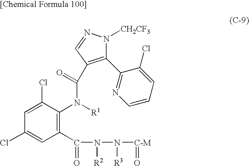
C1=C(Cl)C(N([R1])C(=O)C2=C(C3=NC=CC=C3Cl)N([CH2CF3])N=C2)=C(C(N(N([C-M]=O)[R3])[R2])=O)C=C1Cl
